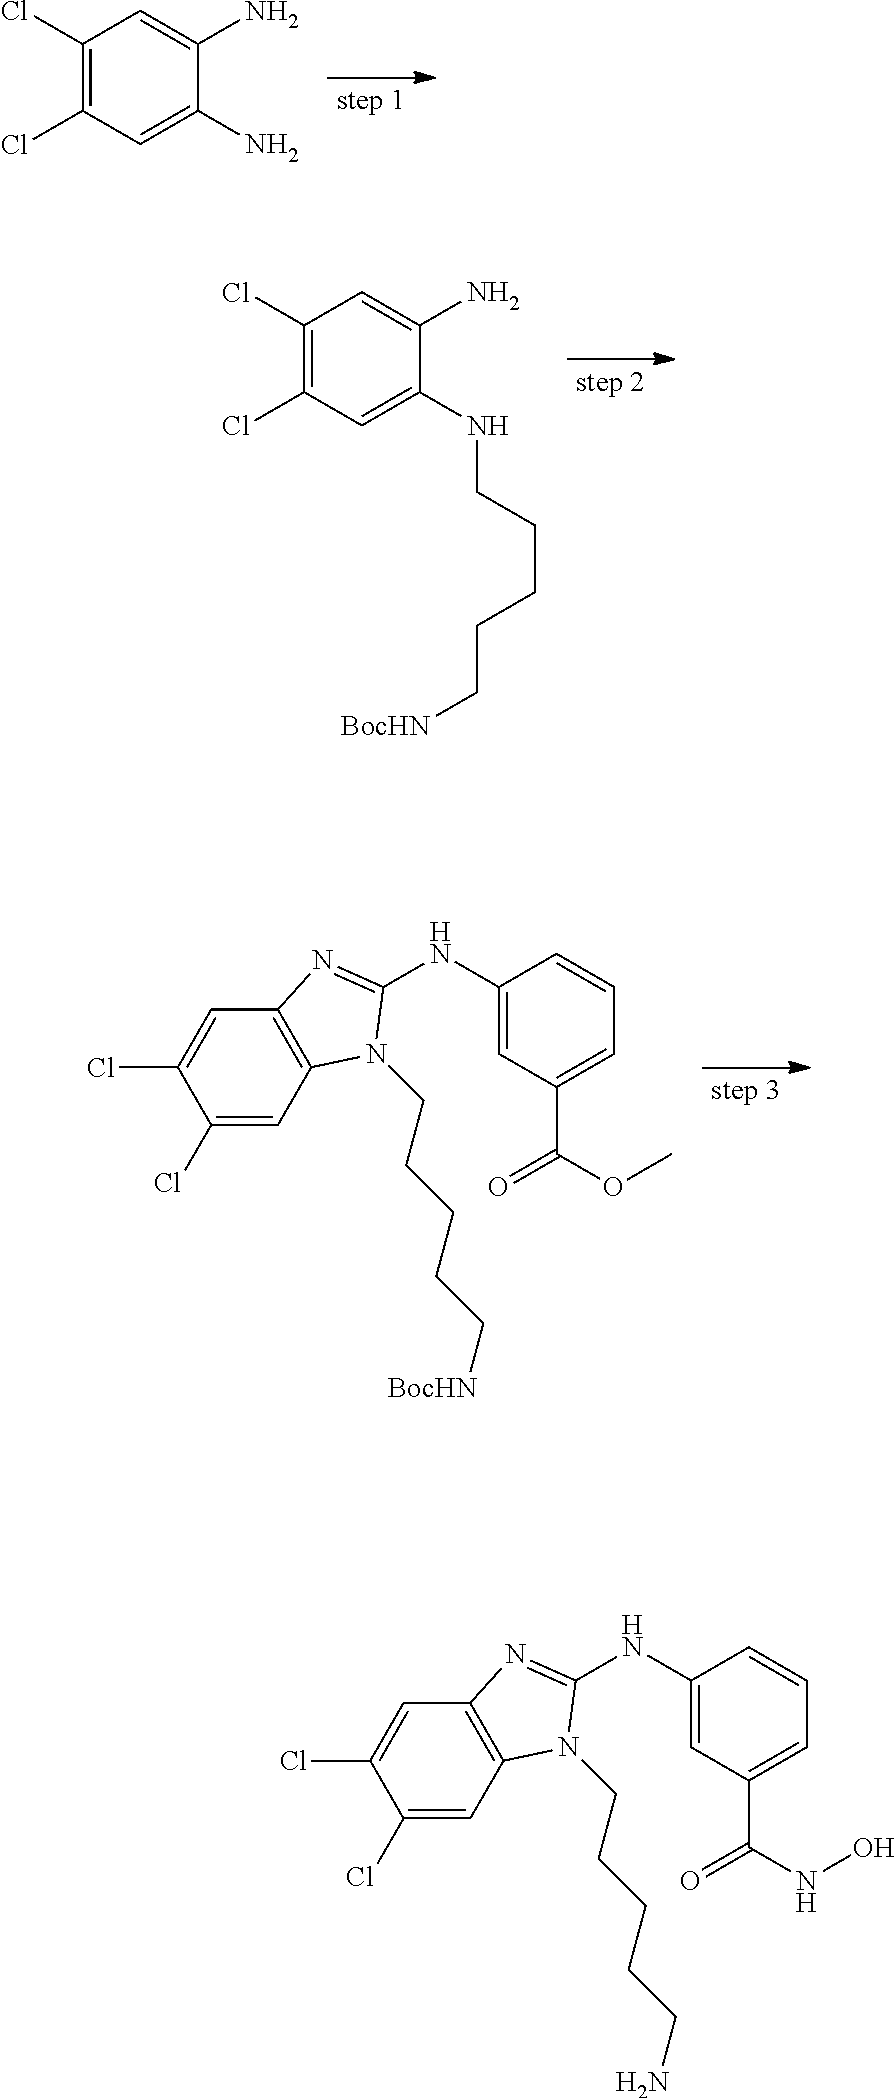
C1(Cl)=C(Cl)C=C(N)C(N)=C1.C1(Cl)=C(Cl)C=C(NCCCCC[BocHN])C(N)=C1.C1(Cl)=CC2=C(C=C1Cl)N=C(NC1=CC(C(OC)=O)=CC=C1)N2CCCCC[BocHN].C1(Cl)=CC2=C(C=C1Cl)N=C(NC1=CC(C(NO)=O)=CC=C1)N2CCCCCN
